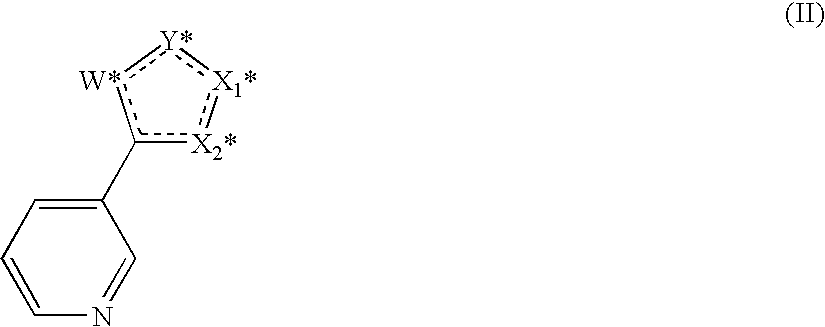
c1(C2=CC=CN=C2)[X2*]:[X1*]:[Y*]:[W*]1
